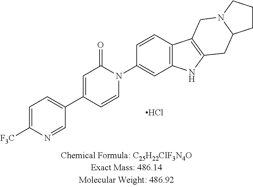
Cl.C1=C([F3C])N=CC(C2=CC(=O)N(C3=CC4=C(C=C3)C3=C(N4)CC4N(C3)CCC4)C=C2)=C1
